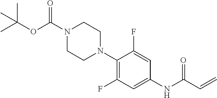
N1(C(OC(C)(C)C)=O)CCN(C2=C(F)C=C(NC(C=C)=O)C=C2F)CC1
